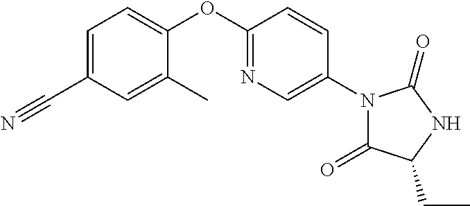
C1(C#N)=CC=C(OC2=NC=C(N3C(=O)C(CC)NC3=O)C=C2)C(C)=C1
